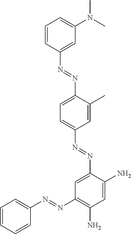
C1=CC(N=NC2=CC=C(N=NC3=CC(N=NC4=CC=CC=C4)=C(N)C=C3N)C=C2C)=CC(N(C)C)=C1
